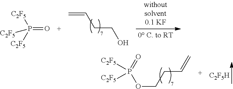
C=CCCO.P(=O)([C2F5])([C2F5])[C2F5].[C2F5H].[C2F5]P([C2F5])(=O)OCCC=C
